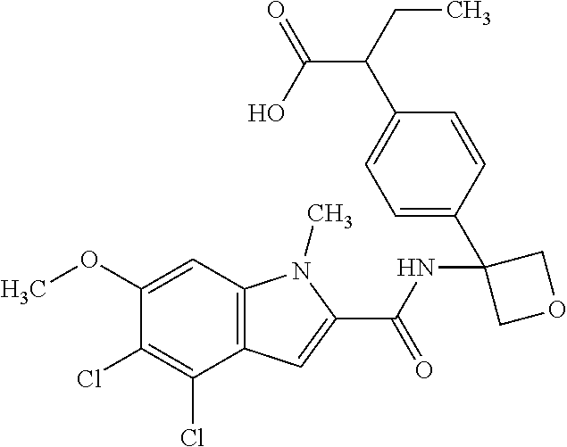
C12=C(C=C(OC)C(Cl)=C1Cl)N(C)C(C(NC1(C3=CC=C(C(C(=O)O)CC)C=C3)COC1)=O)=C2
